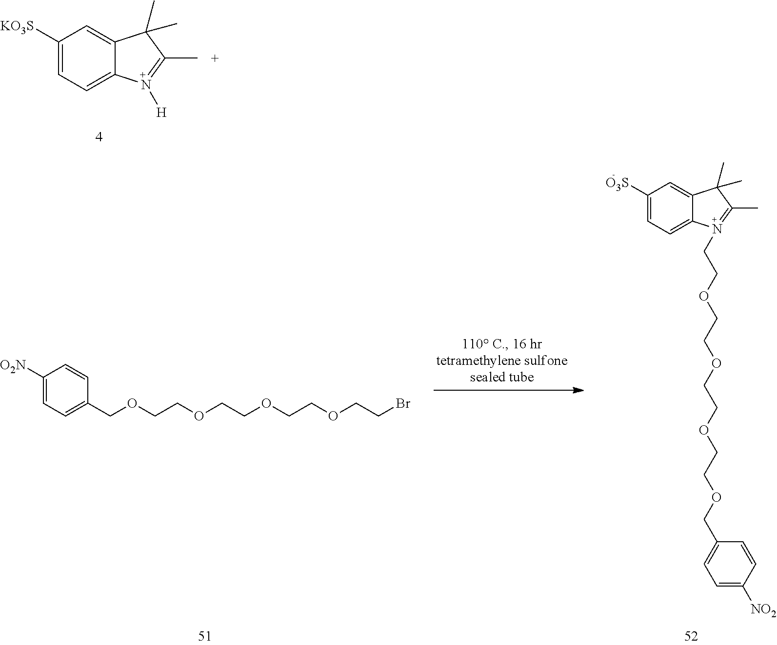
C1([KO3S])=CC=C2C(=C1)C(C)(C)C(C)=N2[H].C1([O2N])=CC=C(COCCOCCOCCOCCBr)C=C1.C1([O3S])=CC=C2C(=C1)C(C)(C)C(C)=N2CCOCCOCCOCCOCC1=CC=C([NO2])C=C1
